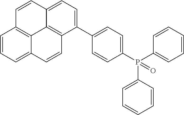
C1=CC2=CC=C(C3=CC=C(P(C4=CC=CC=C4)(C4=CC=CC=C4)=O)C=C3)C3=C2C2=C1C=CC=C2C=C3
